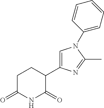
C1(C2=CN(C3=CC=CC=C3)C(C)=N2)CCC(=O)NC1=O
